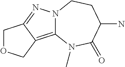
C12=C3C(=NN1CCC(N)C(=O)N2C)COC3
